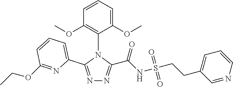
C1=CC(OC)=C(N2C(C3=CC=CC(OCC)=N3)=NN=C2C(NS(CCC2=CC=CN=C2)(=O)=O)=O)C(OC)=C1
